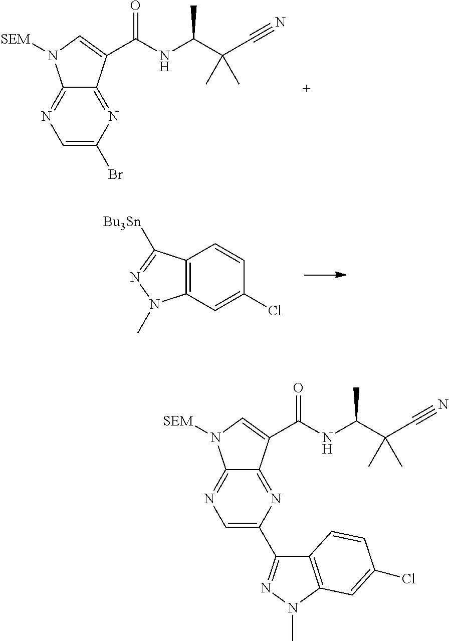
C1=C(Br)N=C2C(=N1)N([SEM])C=C2C(NC(C(C)(C#N)C)C)=O.C12=C(C=C(Cl)C=C1)N(C)N=C2[Bu3Sn].C1=C(C2=NN(C)C3=C2C=CC(Cl)=C3)N=C2C(=N1)N([SEM])C=C2C(NC(C(C)(C#N)C)C)=O
